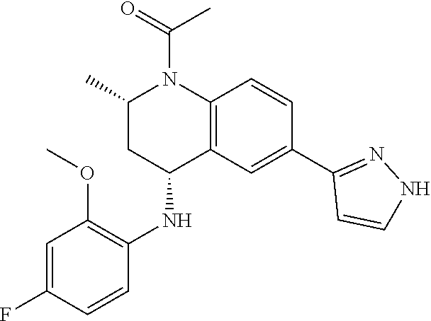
C12=C(C=C(C3=NNC=C3)C=C1)C(NC1=C(OC)C=C(F)C=C1)CC(C)N2C(=O)C
